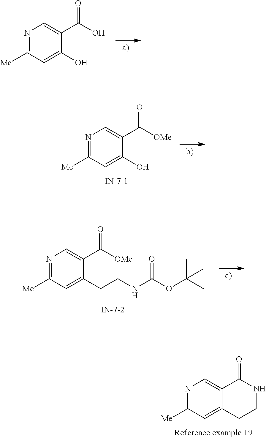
N1=C([Me])C=C2C(=C1)C(=O)NCC2.N1=C([Me])C=C(O)C(C(O)=O)=C1.N1=C([Me])C=C(O)C(C([OMe])=O)=C1.N1=C([Me])C=C(CCNC(OC(C)(C)C)=O)C(C([OMe])=O)=C1
